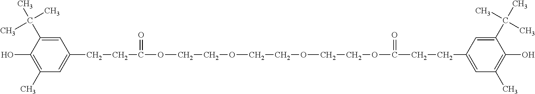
C1(C)=C(O)C(C(C)(C)C)=CC(CCC(OCCOCCOCCOC(CCC2=CC(C)=C(O)C(C(C)(C)C)=C2)=O)=O)=C1
